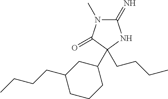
C1(=N)N(C)C(=O)C(CCCC)(C2CC(CCCC)CCC2)N1
